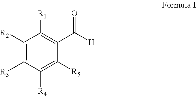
C1([R2])=C([R3])C([R4])=C([R5])C(C([H])=O)=C1[R1]
